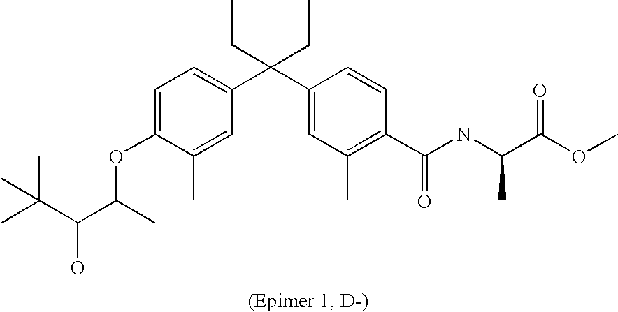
C1=C(OC(C(O)C(C)(C)C)C)C(C)=CC(C(C2=CC(C)=C(C(NC(C(OC)=O)C)=O)C=C2)(CC)CC)=C1
